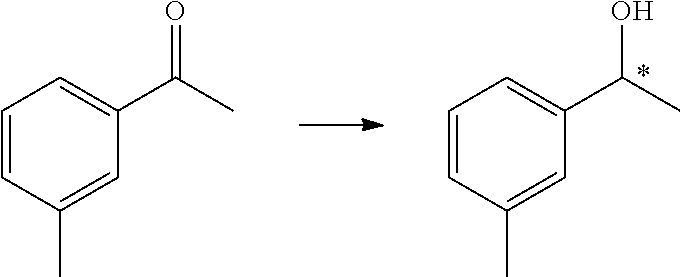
C1=CC(C)=CC(C(C)O)=C1.C1=CC(C)=CC(C(C)=O)=C1
